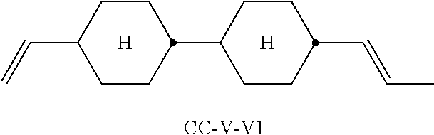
[H].C1CC(C2CCC(C=CC)CC2)CCC1C=C.[H].[CC-V-V1]
